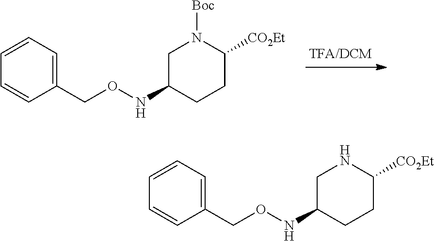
C1C(NOCC2=CC=CC=C2)CCC([CO2Et])N1[Boc].C1C(NOCC2=CC=CC=C2)CCC([CO2Et])N1
